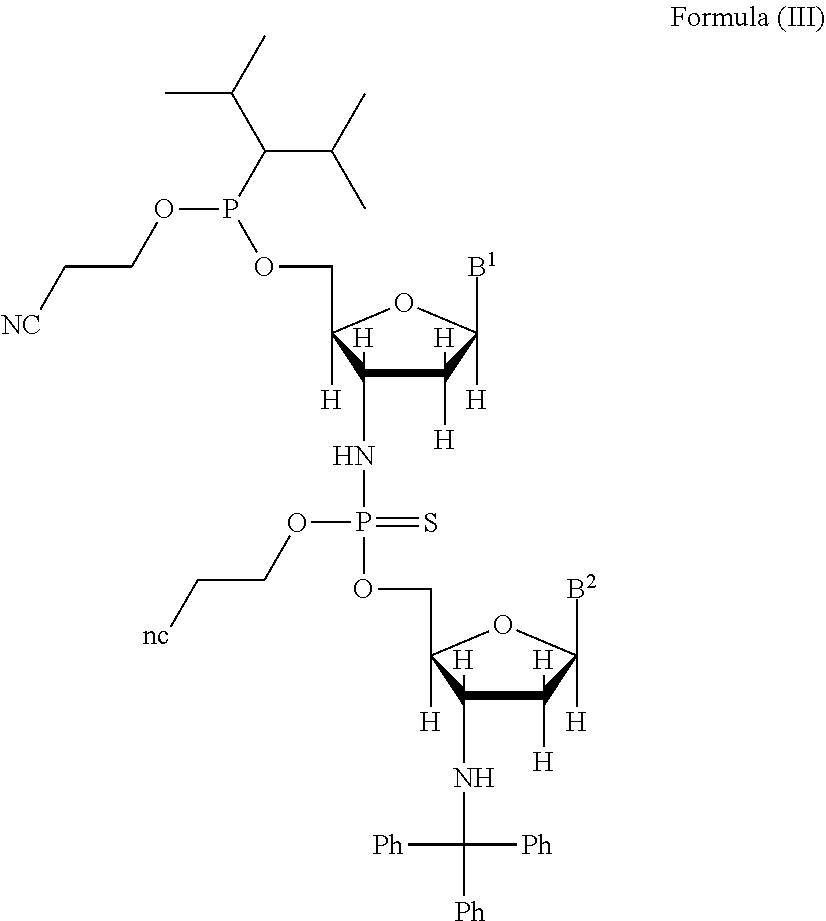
C1([H])([H])C(NP(OCC2([H])C(NC([Ph])([Ph])[Ph])([H])C([H])([H])C([B2])([H])O2)(=S)OCC[nc])([H])C(COP(OCC[NC])C(C(C)C)C(C)C)([H])OC1([B1])[H]
